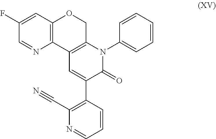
C12=C(COC3=C1N=CC(F)=C3)N(C1=CC=CC=C1)C(=O)C(C1=C(C#N)N=CC=C1)=C2
